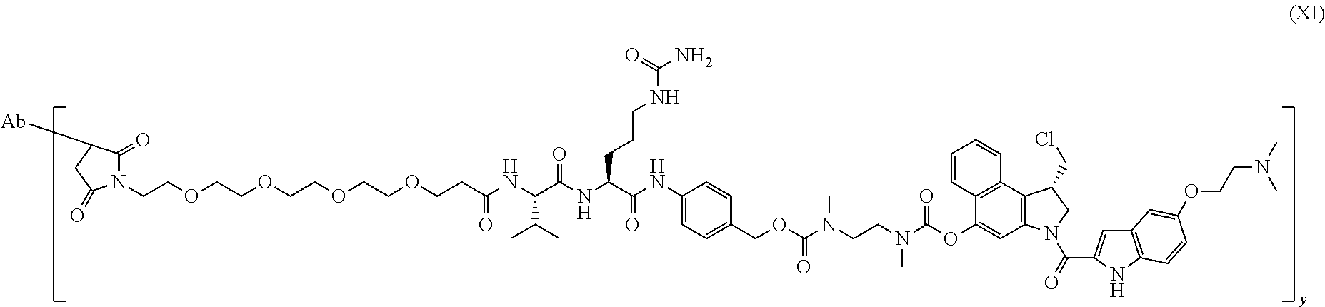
N1(CCOCCOCCOCCOCCC(NC(C(NC(C(NC2=CC=C(COC(N(CCN(C(OC3=CC4=C(C5=C3C=CC=C5)C(CCl)CN4C(=O)C3=CC4=C(N3)C=CC(OCCN(C)C)=C4)=O)C)C)=O)C=C2)=O)CCCNC(N)=O)=O)C(C)C)=O)C(=O)C([Ab])CC1=O
